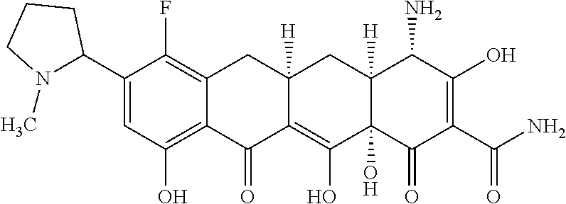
C1(C2N(C)CCC2)=CC(O)=C2C(=C1F)CC1([H])CC3([H])C(N)C(O)=C(C(=O)N)C(=O)C3(O)C(O)=C1C2=O
